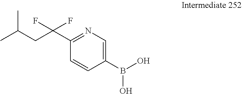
C1(B(O)O)=CN=C(C(CC(C)C)(F)F)C=C1
